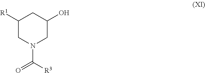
C1([R1])CN(C([R3])=O)CC(O)C1
